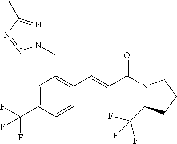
N1(CC2=C(C=CC(N3C(C(F)(F)F)CCC3)=O)C=CC(C(F)(F)F)=C2)N=C(C)N=N1
